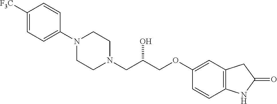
C1([F3C])=CC=C(N2CCN(CC(COC3=CC4=C(C=C3)NC(=O)C4)O)CC2)C=C1
